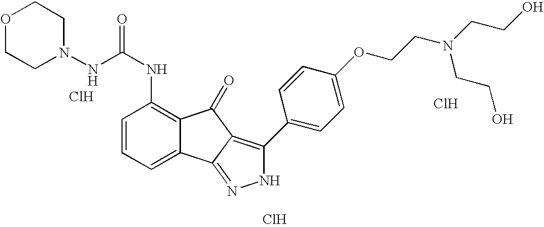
C1=CC=C2C(=C1NC(=O)NN1CCOCC1)C(=O)C1=C(C3=CC=C(OCCN(CCO)CCO)C=C3)NN=C21.Cl.Cl.Cl
